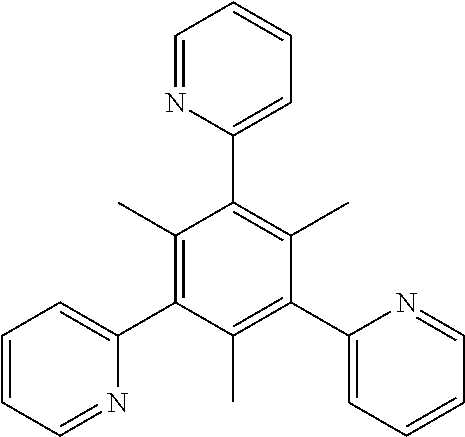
C1=CC=NC(C2=C(C)C(C3=CC=CC=N3)=C(C)C(C3=CC=CC=N3)=C2C)=C1
